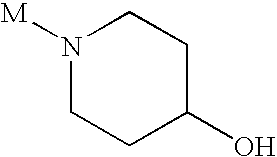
N1([M])CCC(O)CC1
